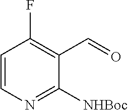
C1=CN=C([NHBoc])C(C=O)=C1F
